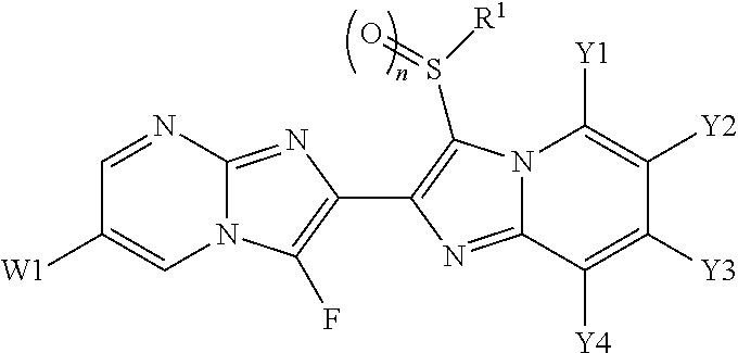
C1=NC2=NC(C3=C(S([R1])=O)N4C(=N3)C([Y4])=C([Y3])C([Y2])=C4[Y1])=C(F)N2C=C1[W1]
